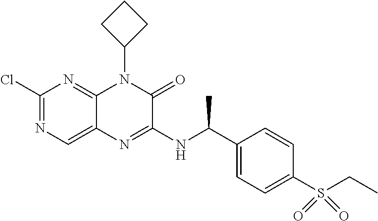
C1(Cl)=NC=C2C(=N1)N(C1CCC1)C(=O)C(NC(C1=CC=C(S(CC)(=O)=O)C=C1)C)=N2
